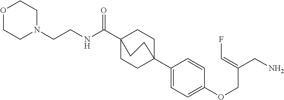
N(C(C12CCC(C3=CC=C(OCC(CN)=CF)C=C3)(CC1)CC2)=O)CCN1CCOCC1
